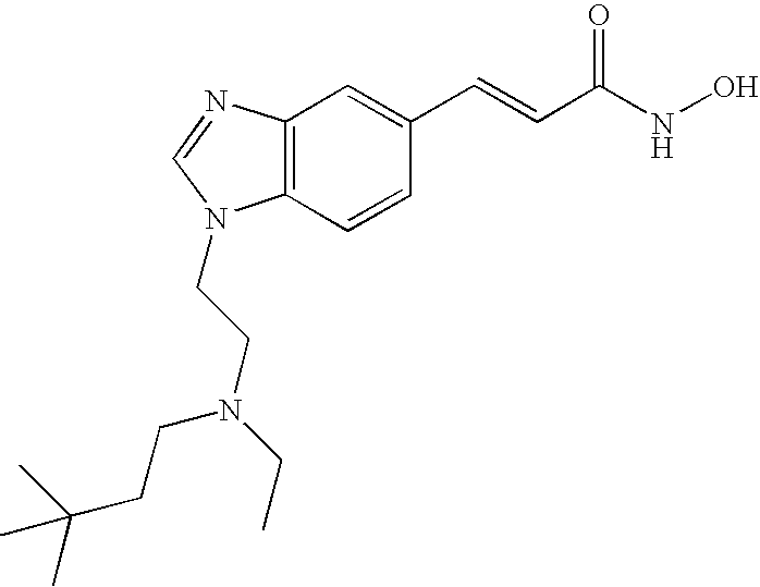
C12=C(C=CC(C=CC(=O)NO)=C1)N(CCN(CC)CCC(C)(C)C)C=N2
